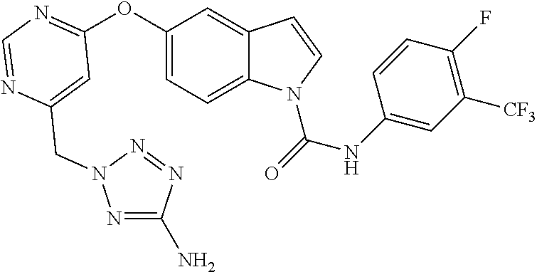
C1=C(CN2N=C(N)N=N2)N=CN=C1OC1=CC=C2C(=C1)C=CN2C(=O)NC1=CC([CF3])=C(F)C=C1
